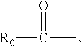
[R0]C(=O)C
